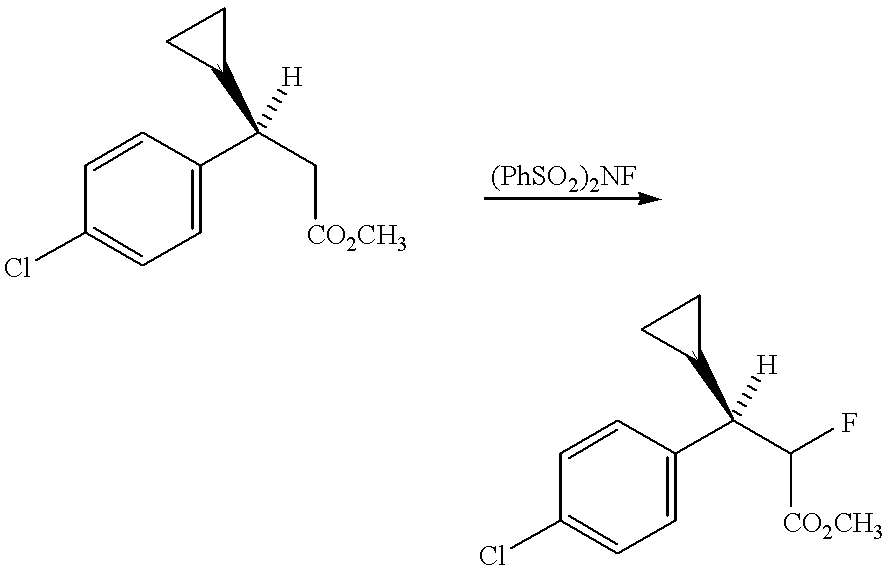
C1=CC(C([H])(C2CC2)C[CO2CH3])=CC=C1Cl.C1=CC(C([H])(C2CC2)C([CO2CH3])F)=CC=C1Cl
